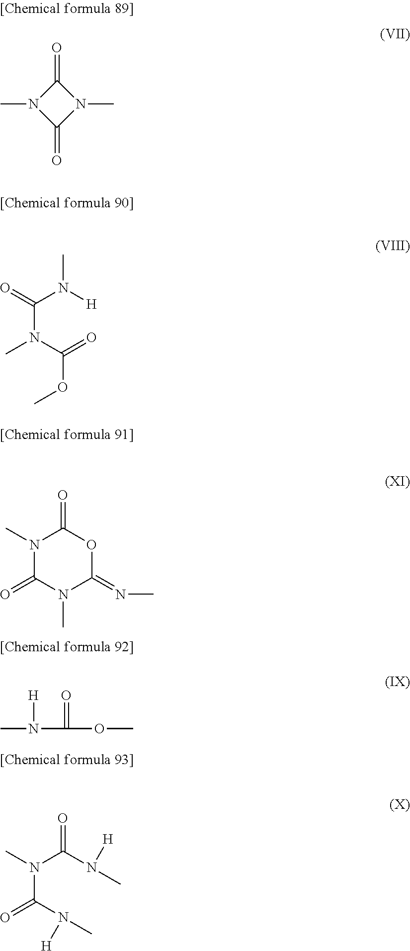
CN([H])C(=O)OC.N1(C)C(=O)N(C)C1=O.C(N(C(=O)OC)C)(N([H])C)=O.N1(C)C(=O)N(C)C(=NC)OC1=O.N(C(N([H])C)=O)(C(N([H])C)=O)C
